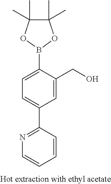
C1(C2=CC=C(B3OC(C)(C)C(C)(C)O3)C(CO)=C2)=NC=CC=C1
